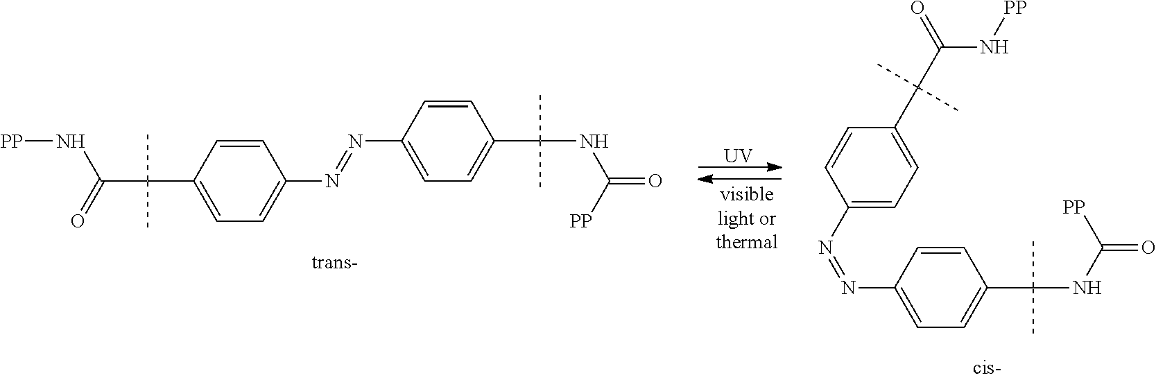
[UV].C1(C(C(=O)N[PP])(C)C)=CC=C(N=NC2=CC=C(C(NC(=O)[PP])(C)C)C=C2)C=C1.C1(N=NC2=CC=C(C(NC(=O)[PP])(C)C)C=C2)=CC=C(C(C(N[PP])=O)(C)C)C=C1
